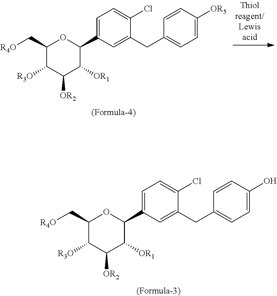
C1(C[R4O])C([R3O])C([OR2])C([OR1])C(C2=CC=C(Cl)C(CC3=CC=C([OR5])C=C3)=C2)O1.C1(C[R4O])C([R3O])C([OR2])C([OR1])C(C2=CC=C(Cl)C(CC3=CC=C(O)C=C3)=C2)O1
